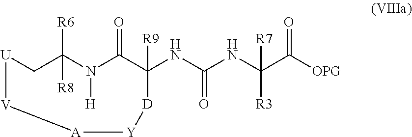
[U]1[V][A][Y][D]C(NC(NC(C([OPG])=O)([R3])[R7])=O)([R9])C(=O)N([H])C([R6])([R8])C1
